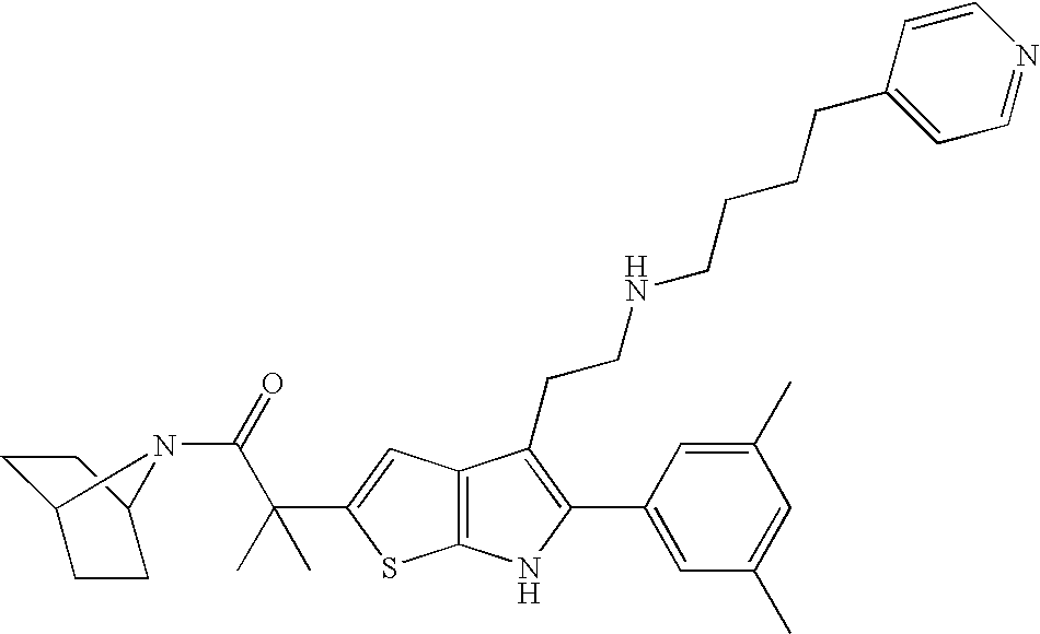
C12=C(C=C(C(C(=O)N3C4CCC3CC4)(C)C)S1)C(CCNCCCCC1=CC=NC=C1)=C(C1=CC(C)=CC(C)=C1)N2
